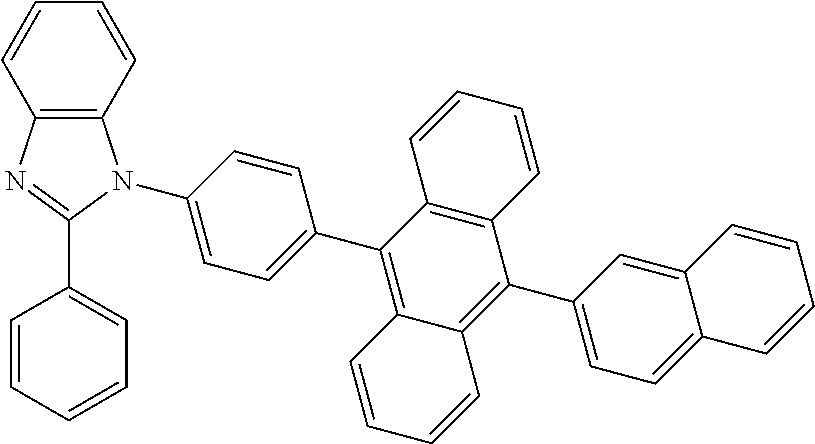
C12=C(C=CC=C1)N(C1=CC=C(C3=C4C(=C(C5=CC=C6C(=C5)C=CC=C6)C5=C3C=CC=C5)C=CC=C4)C=C1)C(C1=CC=CC=C1)=N2
